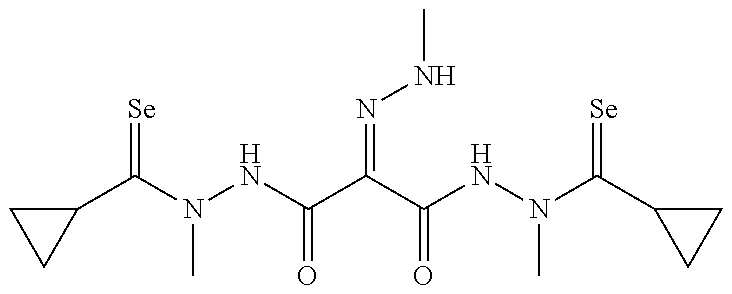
C1(C(=[Se])N(C)NC(=O)C(C(=O)NN(C)C(=[Se])C2CC2)=NNC)CC1
